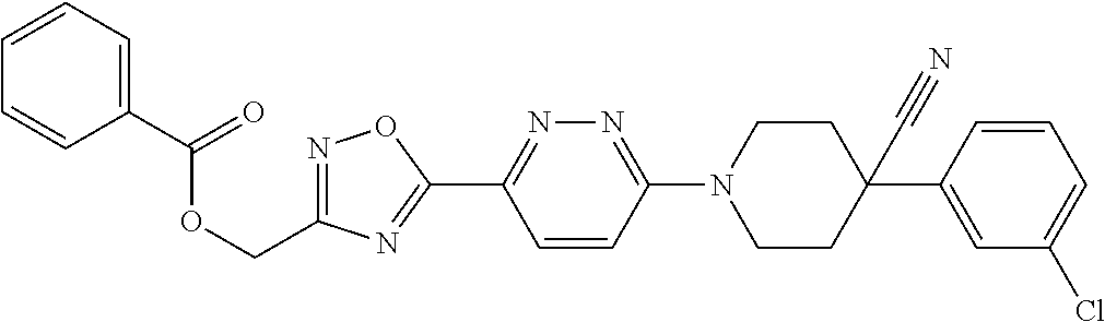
C1(C(=O)OCC2=NOC(C3=NN=C(N4CCC(C#N)(C5=CC(Cl)=CC=C5)CC4)C=C3)=N2)=CC=CC=C1
